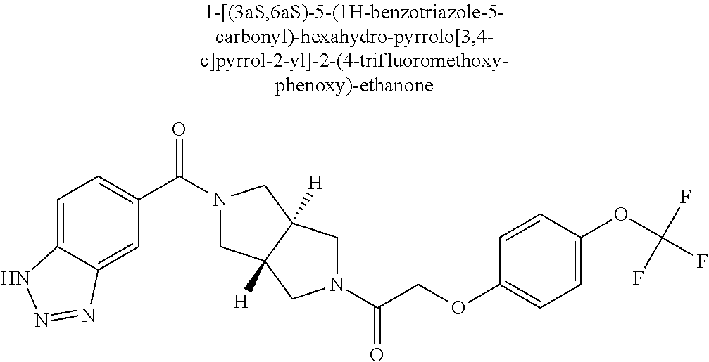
C1=C2C(=CC=C1C(=O)N1CC3([H])C([H])(C1)CN(C(=O)COC1=CC=C(OC(F)(F)F)C=C1)C3)NN=N2
